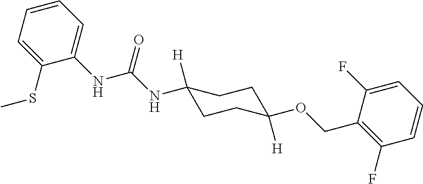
N(C(NC1([H])CCC(OCC2=C(F)C=CC=C2F)([H])CC1)=O)C1=CC=CC=C1SC
